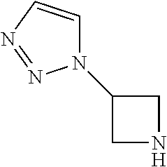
C1(N2C=CN=N2)CNC1
